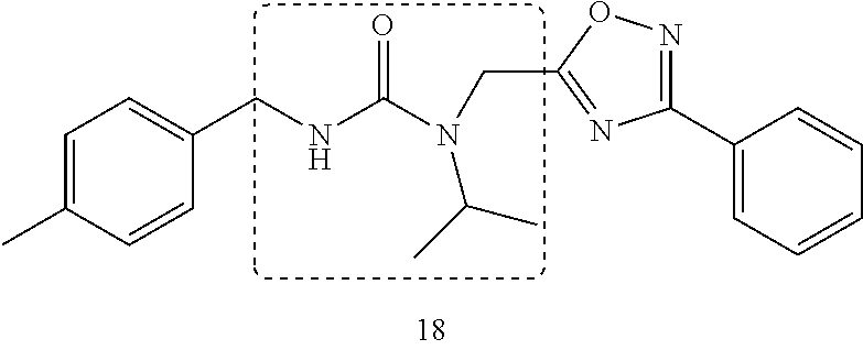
C1(C2=CC=CC=C2)=NOC(CN(C(NCC2=CC=C(C)C=C2)=O)C(C)C)=N1
